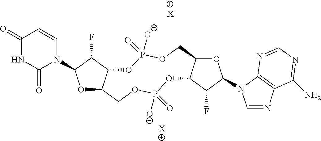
O1C2C(C(F)C1N1C=CC(=O)NC1=O)OP(=O)([O-])OCC1C(OP([O-])(=O)OC2)C(F)C(N2C=NC3=C2N=CN=C3N)O1.[X].[X]
